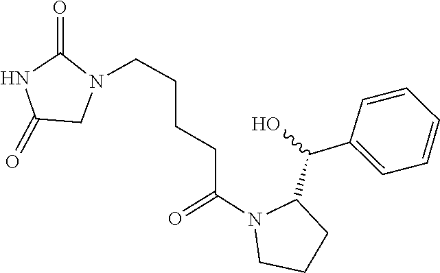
C1=CC=CC=C1C(C1N(C(=O)CCCCN2C(=O)NC(=O)C2)CCC1)O
